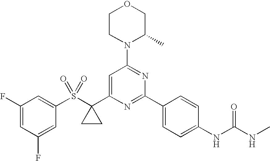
C1(S(C2(C3=CC(N4C(C)COCC4)=NC(C4=CC=C(NC(=O)NC)C=C4)=N3)CC2)(=O)=O)=CC(F)=CC(F)=C1
